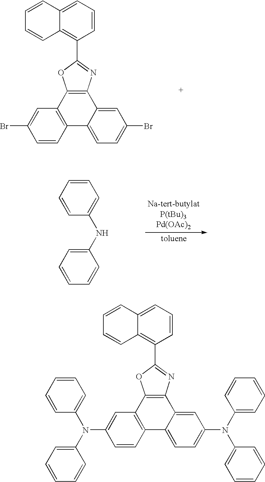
C12=C(C3=C(C4=CC(Br)=CC=C14)N=C(C1=C4C(=CC=C1)C=CC=C4)O3)C=C(Br)C=C2.C1=CC=CC(NC2=CC=CC=C2)=C1.C12=C(C3=C(C4=CC(N(C5=CC=CC=C5)C5=CC=CC=C5)=CC=C14)N=C(C1=C4C(=CC=C1)C=CC=C4)O3)C=C(N(C1=CC=CC=C1)C1=CC=CC=C1)C=C2
